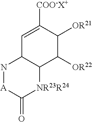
C12C([OR22])C([OR21])C([COO-X+])=CC1N[A]C(=O)[NR23R24]2
